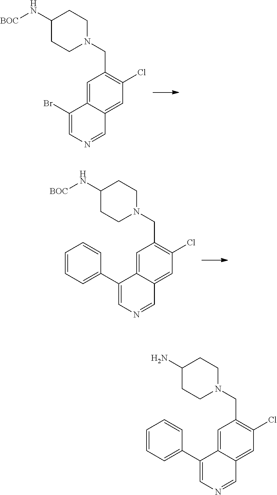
C1=C2C(=CC(Cl)=C1CN1CCC(N[BOC])CC1)C=NC=C2Br.C1=C2C(=CC(Cl)=C1CN1CCC(N[BOC])CC1)C=NC=C2C1=CC=CC=C1.C1=C2C(=CC(Cl)=C1CN1CCC(N)CC1)C=NC=C2C1=CC=CC=C1
